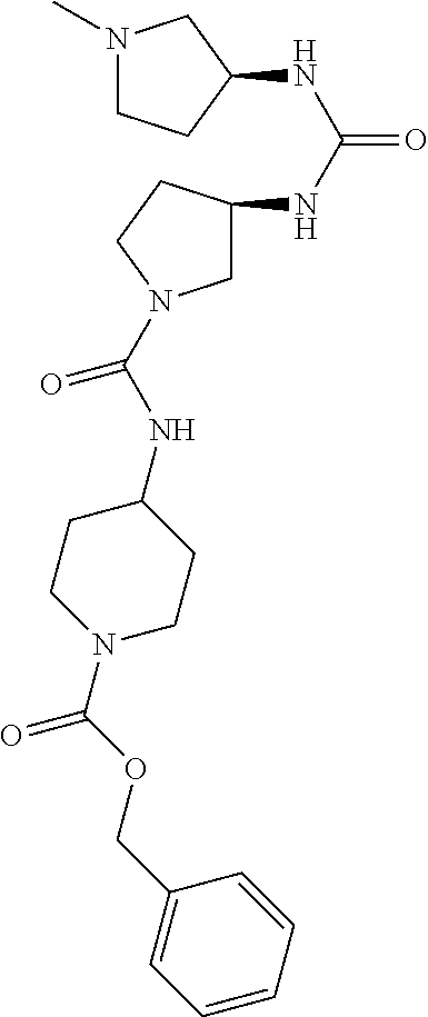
N1(C)CCC(NC(NC2CN(C(=O)NC3CCN(C(=O)OCC4=CC=CC=C4)CC3)CC2)=O)C1
